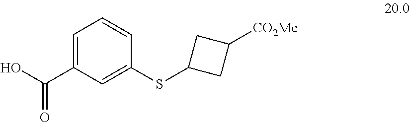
C1=C(C(O)=O)C=C(SC2CC([CO2Me])C2)C=C1
